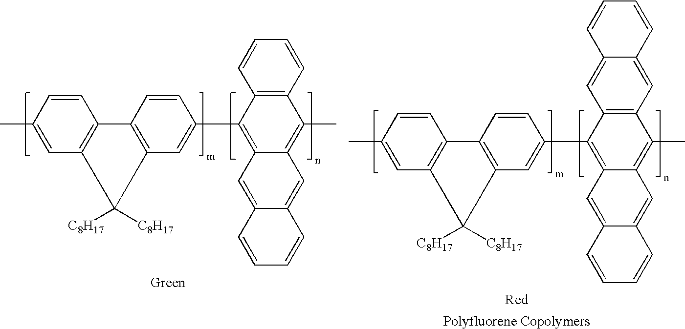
C1=CC(C)=CC2=C1C1=C(C=C(C3=C4C(=C(C)C5=C3C=CC=C5)C=C3C(=C4)C=CC=C3)C=C1)C2([C8H17])[C8H17].C1=CC(C)=CC2=C1C1=C(C=C(C3=C4C(=C(C)C5=C3C=C3C(=C5)C=CC=C3)C=C3C(=C4)C=CC=C3)C=C1)C2([C8H17])[C8H17]
